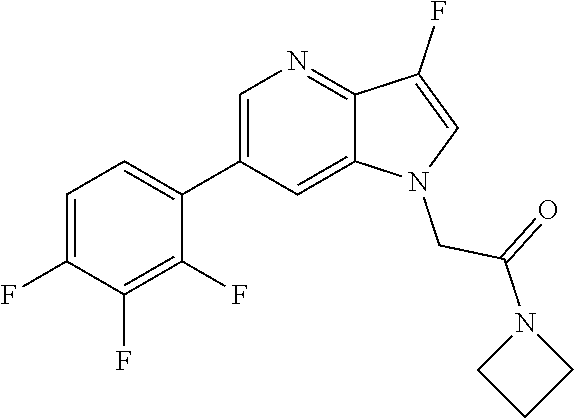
C1=C(C2=CC=C(F)C(F)=C2F)C=C2C(=N1)C(F)=CN2CC(=O)N1CCC1
